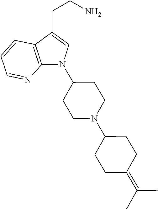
C1=CC2=C(N=C1)N(C1CCN(C3CCC(=C(C)C)CC3)CC1)C=C2CCN
